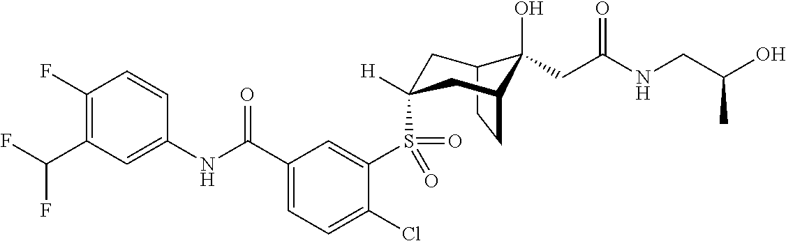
C1(F)=C(C(F)F)C=C(NC(C2=CC=C(Cl)C(S(=O)(=O)C3([H])CC4C(O)(CC(=O)NCC(C)O)C(CC4)C3)=C2)=O)C=C1
